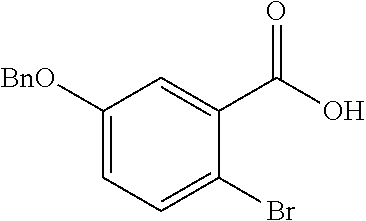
C1([BnO])=CC=C(Br)C(C(=O)O)=C1
